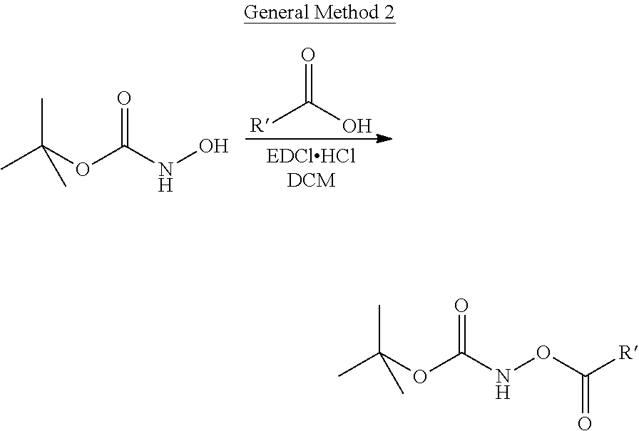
[R]C(O)=O.C(OC(NO)=O)(C)(C)C.C(OC(NOC([R])=O)=O)(C)(C)C
